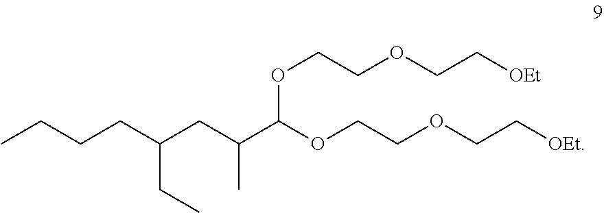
O(CCOCC[OEt])C(C(CC(CC)CCCC)C)OCCOCC[OEt]
